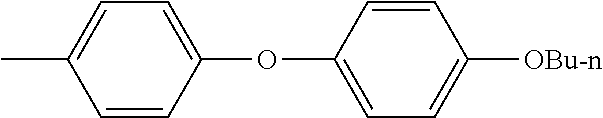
CC1=CC=C(OC2=CC=C([OBu-n])C=C2)C=C1
